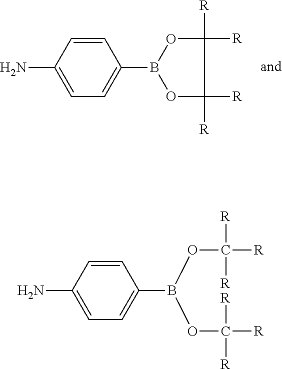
NC1=CC=C(B2OC([R])([R])C([R])([R])O2)C=C1.NC1=CC=C(B(OC([R])([R])[R])OC([R])([R])[R])C=C1
